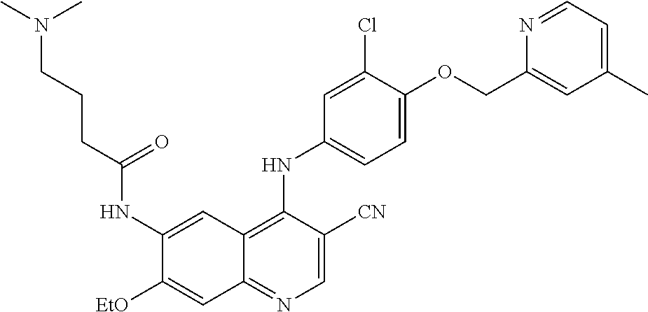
C1=C([CN])C(NC2=CC=C(OCC3=CC(C)=CC=N3)C(Cl)=C2)=C2C(=N1)C=C([EtO])C(NC(CCCN(C)C)=O)=C2
